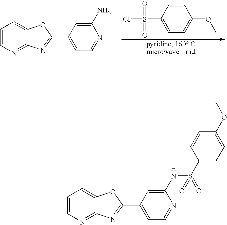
C1=CN=C2C(=C1)OC(C1=CC=NC(NS(=O)(C3=CC=C(OC)C=C3)=O)=C1)=N2.C1=CN=C2C(=C1)OC(C1=CC=NC(N)=C1)=N2.C1=CC(OC)=CC=C1S(Cl)(=O)=O
